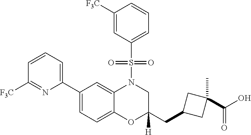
C1=CC=C(C2=CC=C3C(=C2)N(S(C2=CC=CC([F3C])=C2)(=O)=O)CC(CC2CC(C)(C(O)=O)C2)([H])O3)N=C1[F3C]
